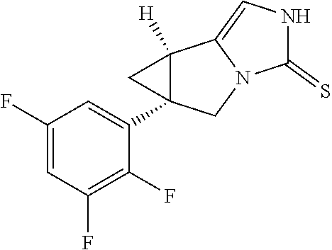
C1(F)=CC(F)=C(F)C(C23C([H])(C4=CNC(=S)N4C2)C3)=C1
